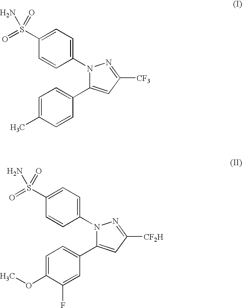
C1(S(=O)(=O)N)=CC=C(N2C(C3=CC=C(C)C=C3)=CC([CF3])=N2)C=C1.C1(S(=O)(=O)N)=CC=C(N2C(C3=CC=C(OC)C(F)=C3)=CC([CF2H])=N2)C=C1
